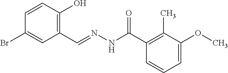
C1=CC(O)=C(C=NNC(C2=C(C)C(OC)=CC=C2)=O)C=C1Br
